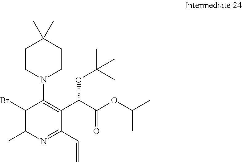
C1(Br)=C(C)N=C(C=C)C(C(C(OC(C)C)=O)OC(C)(C)C)=C1N1CCC(C)(C)CC1
